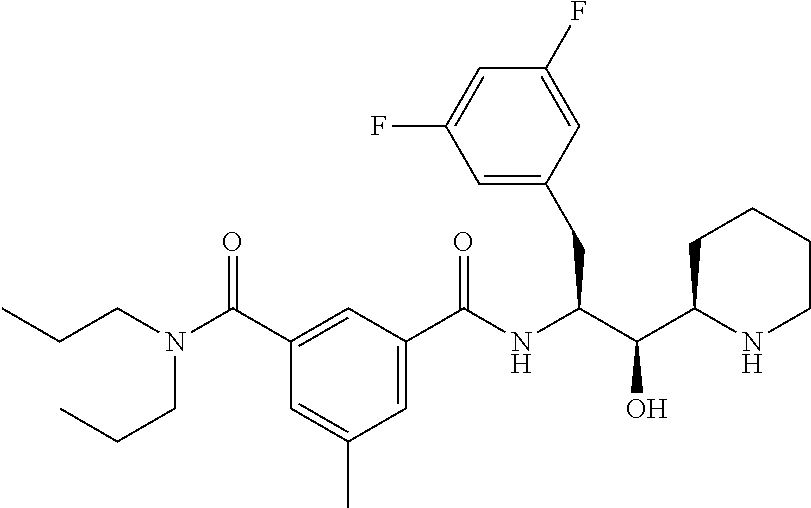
N(C(C1=CC(C)=CC(C(N(CCC)CCC)=O)=C1)=O)C(CC1=CC(F)=CC(F)=C1)C(C1NCCCC1)O
